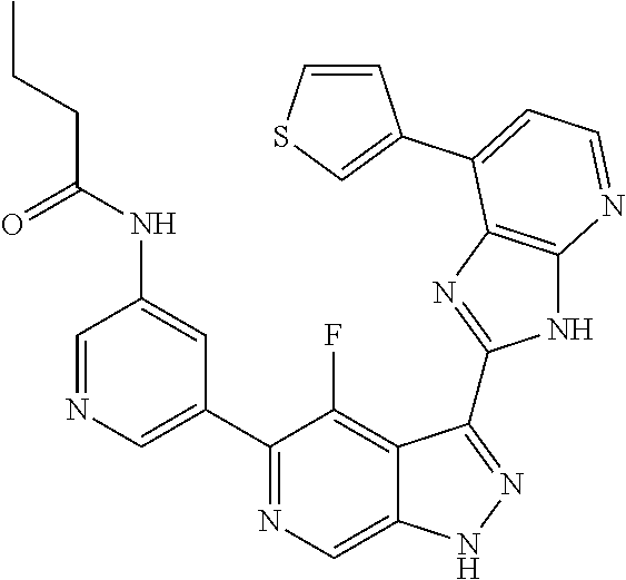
C1=NC=C(C2=NC=C3C(=C2F)C(C2=NC4=C(N2)N=CC=C4C2=CSC=C2)=NN3)C=C1NC(=O)CCC
